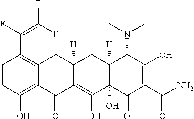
C1=CC(O)=C2C(=C1C(F)=C(F)F)CC1([H])C(=C(O)C3(O)C([H])(C1)C(N(C)C)C(O)=C(C(N)=O)C3=O)C2=O
